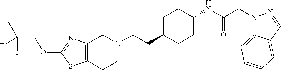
C12=C(CCN(CCC3CCC(NC(CN4C5=CC=CC=C5C=N4)=O)CC3)C1)SC(OCC(C)(F)F)=N2
